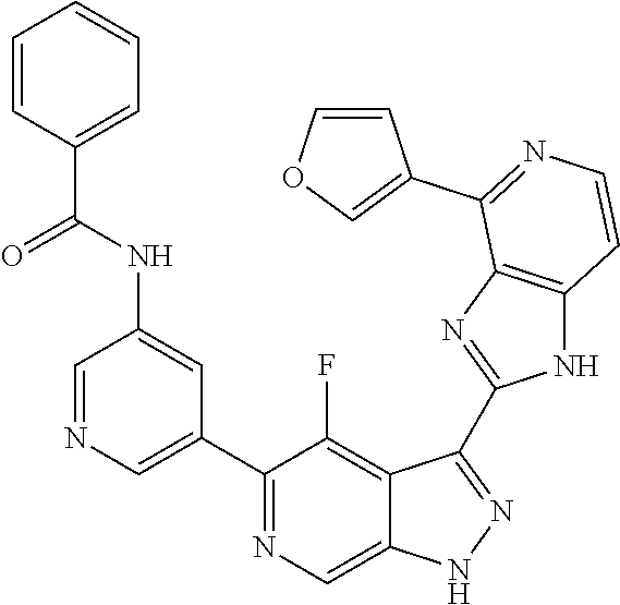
C1=NC=C(C2=NC=C3C(=C2F)C(C2=NC4=C(N2)C=CN=C4C2=COC=C2)=NN3)C=C1NC(C1=CC=CC=C1)=O
